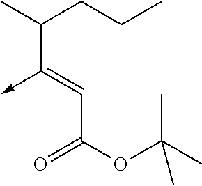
C(C(OC(C)(C)C)=O)=C(->C)C(C)CCC
